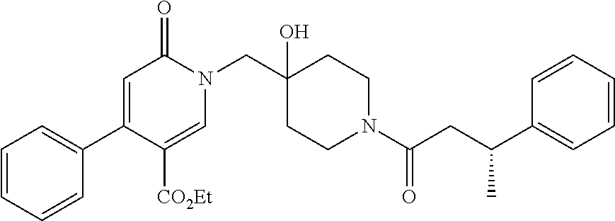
N1(CC2(O)CCN(C(=O)CC(C3=CC=CC=C3)C)CC2)C(=O)C=C(C2=CC=CC=C2)C([CO2Et])=C1
